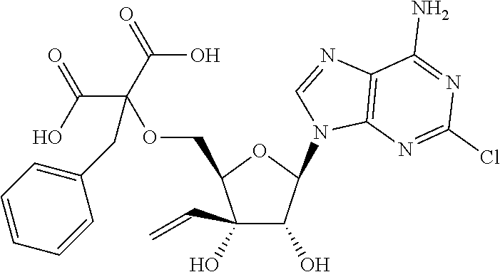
C1(O)(C=C)C(O)C(N2C=NC3=C2N=C(Cl)N=C3N)OC1COC(C(=O)O)(C(=O)O)CC1=CC=CC=C1
